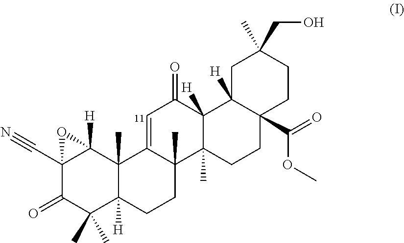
C12(C#N)C(=O)C(C)(C)C3([H])C(C)(C1([H])O2)C1=CC(=O)C2([H])C(C)(C1(C)CC3)CCC1(C(OC)=O)C2([H])CC(C)(CO)CC1
